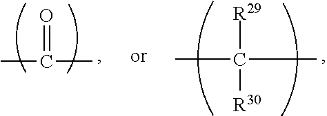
CC(=O)C.CC([R29])([R30])C
